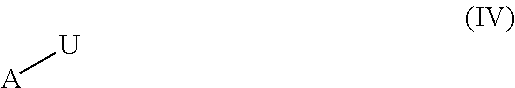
[A][U]
